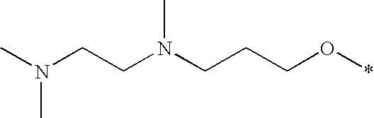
CN(CCN(CCCO*)C)C
